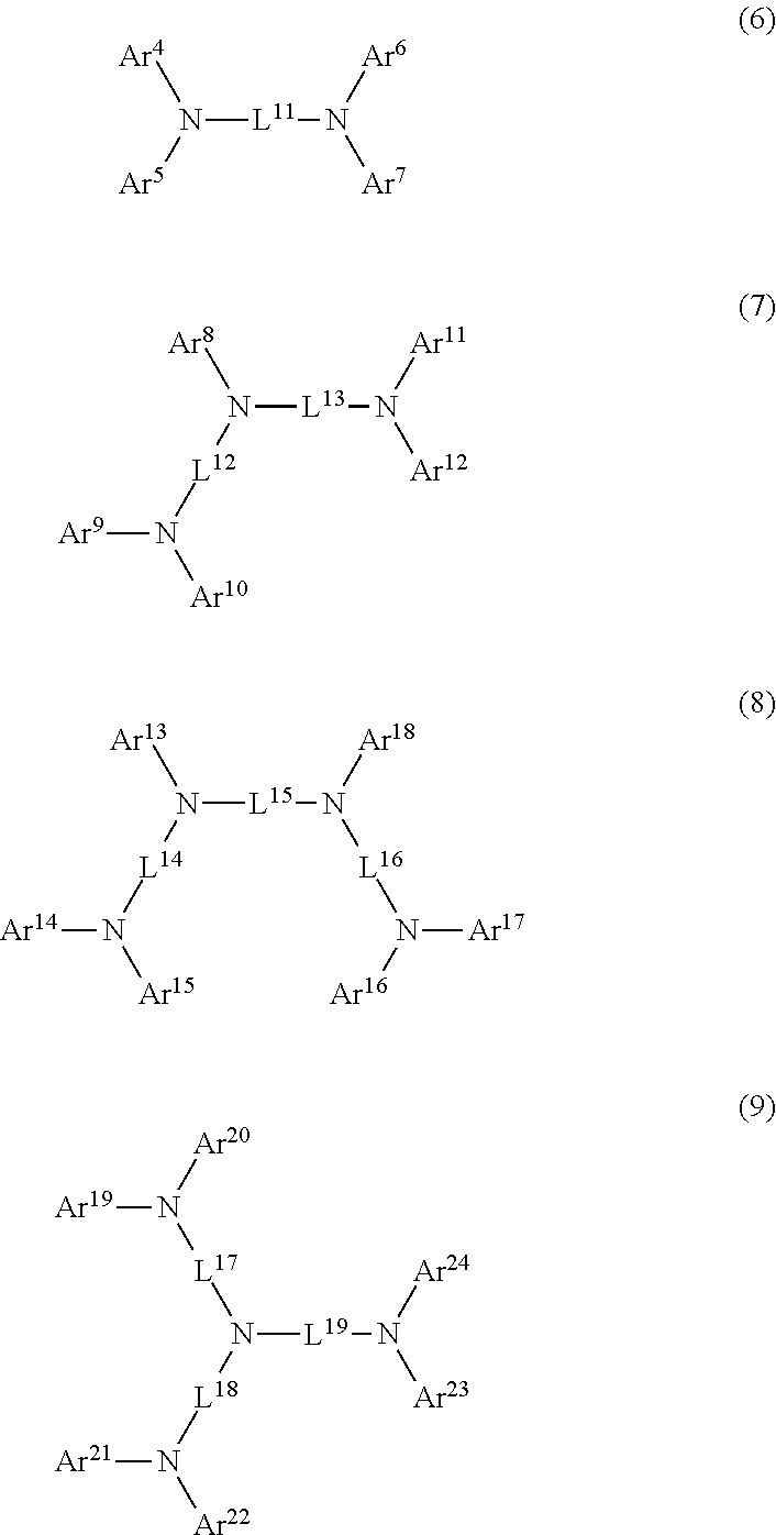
N([L11]N([Ar6])[Ar7])([Ar4])[Ar5].N([L13]N([Ar11])[Ar12])([Ar8])[L12]N([Ar10])[Ar9].N([L15]N([Ar18])[L16]N([Ar16])[Ar17])([Ar13])[L14]N([Ar15])[Ar14].N([L19]N([Ar24])[Ar23])([L17]N([Ar19])[Ar20])[L18]N([Ar22])[Ar21]
